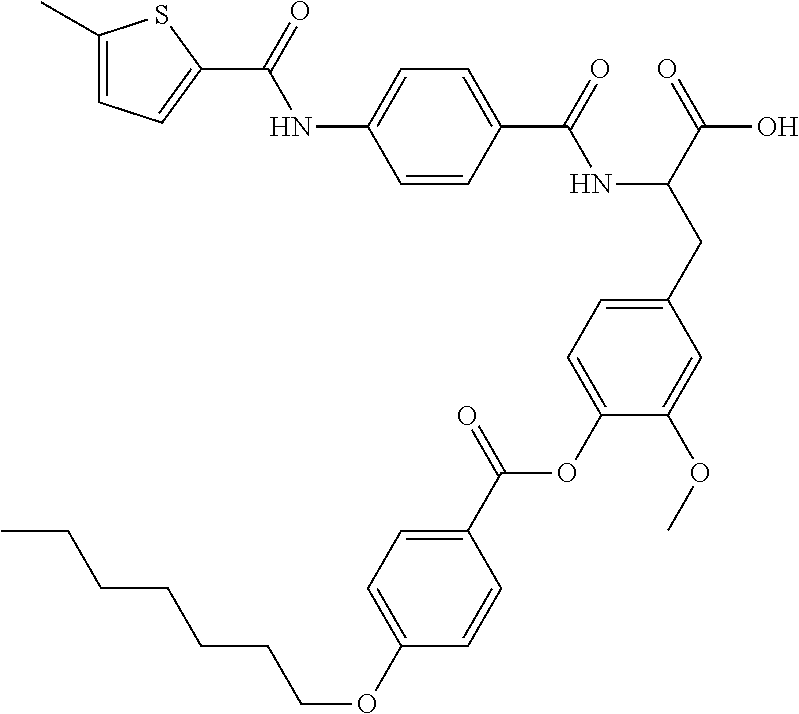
C1=CC(C(=O)NC(CC2=CC=C(OC(C3=CC=C(OCCCCCCC)C=C3)=O)C(OC)=C2)C(=O)O)=CC=C1NC(=O)C1=CC=C(C)S1
